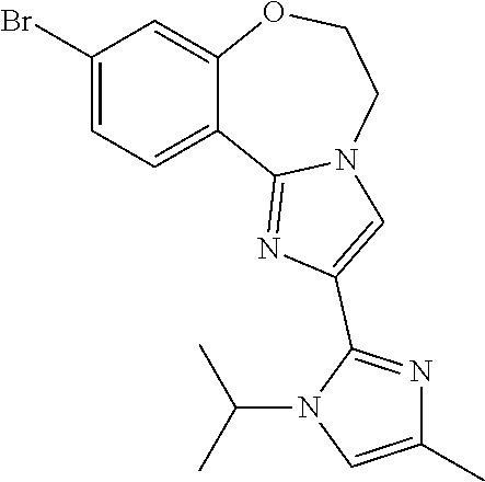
C1(Br)=CC=C2C(=C1)OCCN1C2=NC(C2=NC(C)=CN2C(C)C)=C1
